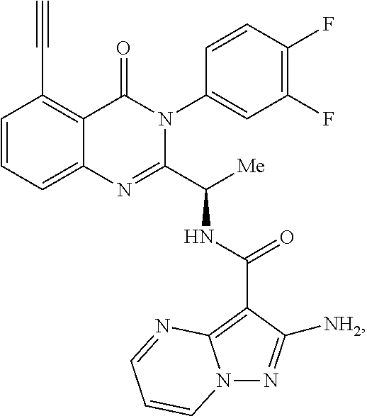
C1=CC=C2C(=C1C#C)C(=O)N(C1=CC(F)=C(F)C=C1)C(C([Me])NC(C1=C3N(N=C1[NH2])C=CC=N3)=O)=N2
